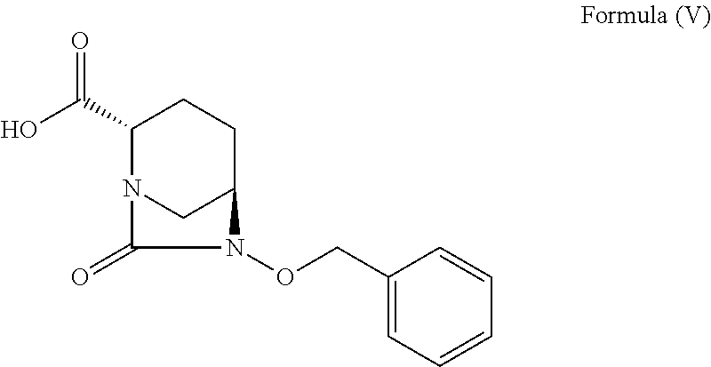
C1(C(O)=O)N2CC(CC1)N(OCC1=CC=CC=C1)C2=O
